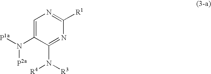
C1=C(N([P1a])[P2a])C(N([R3])[R4])=NC([R1])=N1
